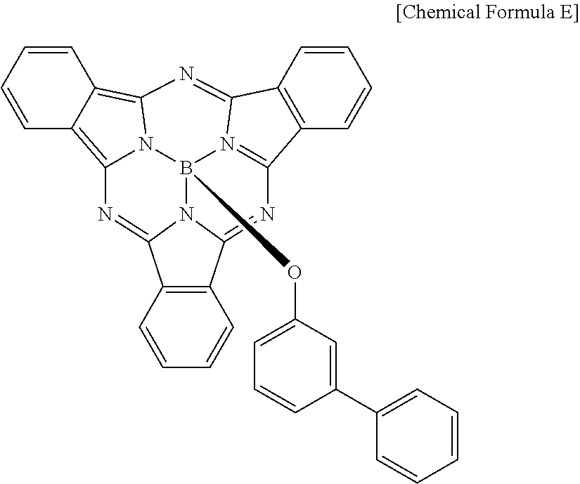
C1=CC=CC2=C1C1=NC3=C4C=CC=CC4=C4N=C5C6=C(C=CC=C6)C6=N5B(OC5=CC=CC(C7=CC=CC=C7)=C5)(N1C2=N6)N34
